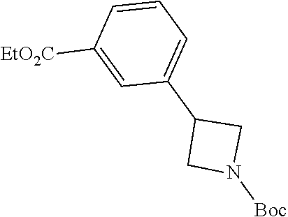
[EtO2C]C1=CC(C2CN([Boc])C2)=CC=C1
